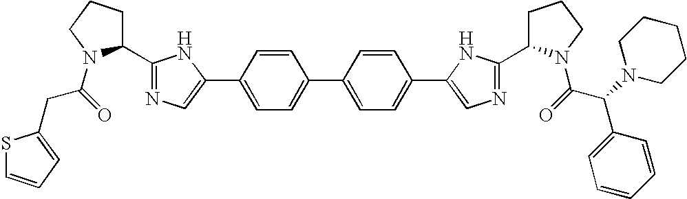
C(=O)(N1C(C2=NC=C(C3=CC=C(C4=CC=C(C5=CN=C(C6CCCN6C(C(C6=CC=CC=C6)N6CCCCC6)=O)N5)C=C4)C=C3)N2)CCC1)CC1=CC=CS1
